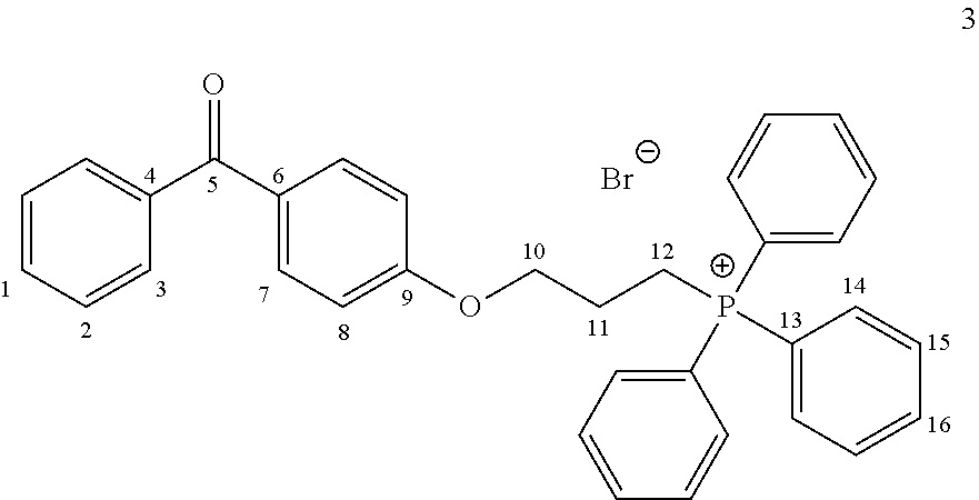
[Br-].C1=CC=CC(C(C2=CC=C(OCCC[P+](C3=CC=CC=C3)(C3=CC=CC=C3)C3=CC=CC=C3)C=C2)=O)=C1
